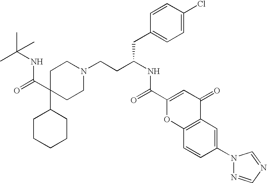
C1C(C(NC(C)(C)C)=O)(C2CCCCC2)CCN(CCC(CC2=CC=C(Cl)C=C2)NC(=O)C2=CC(=O)C3=C(O2)C=CC(N2N=CN=C2)=C3)C1
